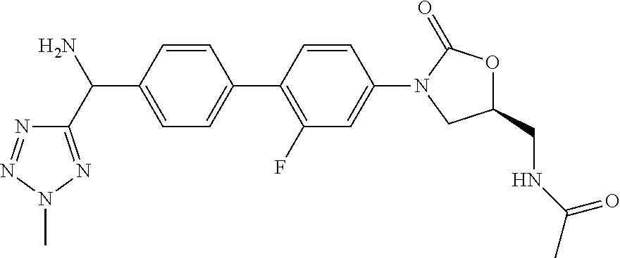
C1=C(C(N)C2=NN(C)N=N2)C=CC(C2=C(F)C=C(N3CC(CNC(C)=O)OC3=O)C=C2)=C1
